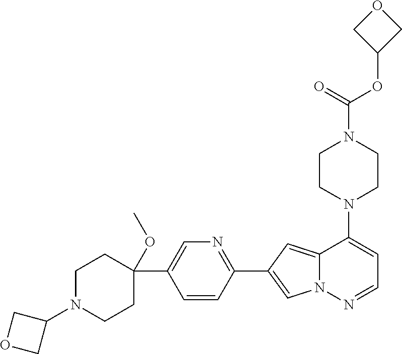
N1(C2=CC=NN3C2=CC(C2=NC=C(C4(OC)CCN(C5COC5)CC4)C=C2)=C3)CCN(C(OC2COC2)=O)CC1
